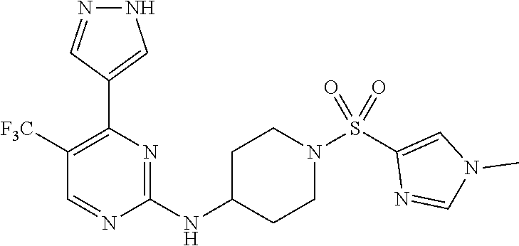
N1=CC([F3C])=C(C2=CNN=C2)N=C1NC1CCN(S(C2=CN(C)C=N2)(=O)=O)CC1
